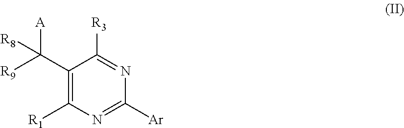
C1(C([R9])([A])[R8])=C([R1])N=C([Ar])N=C1[R3]
